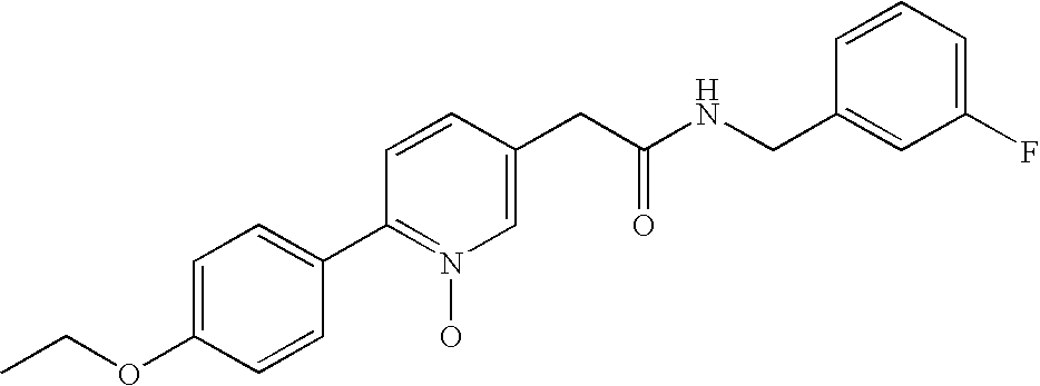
CCOC1=CC=C(C2=N(O)C=C(CC(NCC3=CC(F)=CC=C3)=O)C=C2)C=C1
